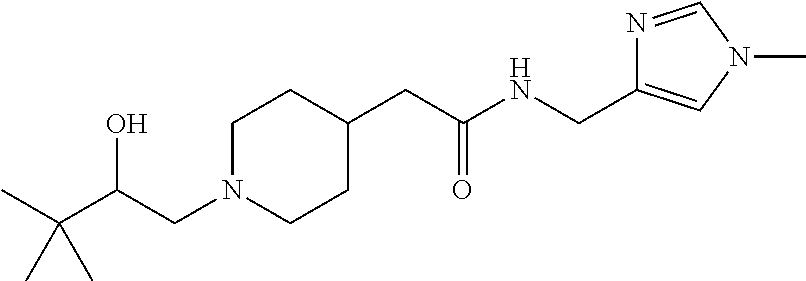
C1N(CC(C(C)(C)C)O)CCC(CC(NCC2=CN(C)C=N2)=O)C1
